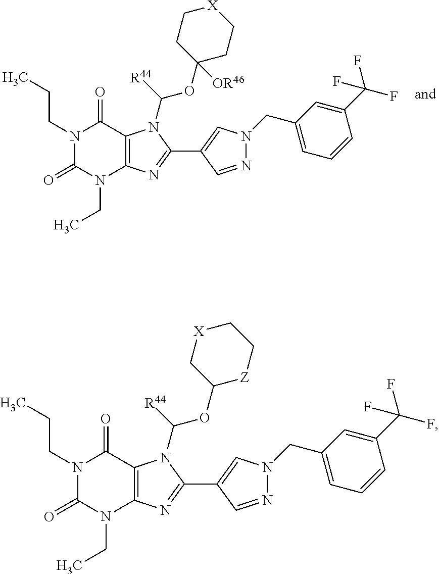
N1(CCC)C(=O)N(CC)C2=C(C1=O)N(C([R44])OC1([OR46])CC[X]CC1)C(C1=CN(CC3=CC=CC(C(F)(F)F)=C3)N=C1)=N2.N1(CCC)C(=O)N(CC)C2=C(C1=O)N(C([R44])OC1[Z]CC[X]C1)C(C1=CN(CC3=CC=CC(C(F)(F)F)=C3)N=C1)=N2
